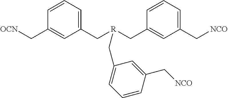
C1(C[R](CC2=CC(C[NCO])=CC=C2)CC2=CC=CC(C[NCO])=C2)=CC=CC(C[OCN])=C1
